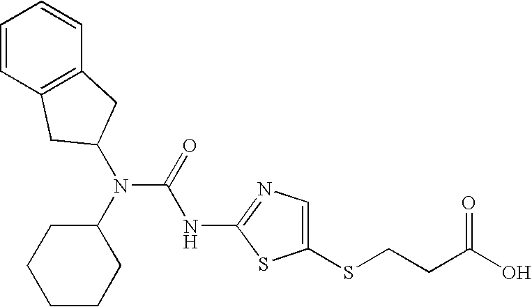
C1(SCCC(O)=O)=CN=C(NC(N(C2CCCCC2)C2CC3=C(C=CC=C3)C2)=O)S1
